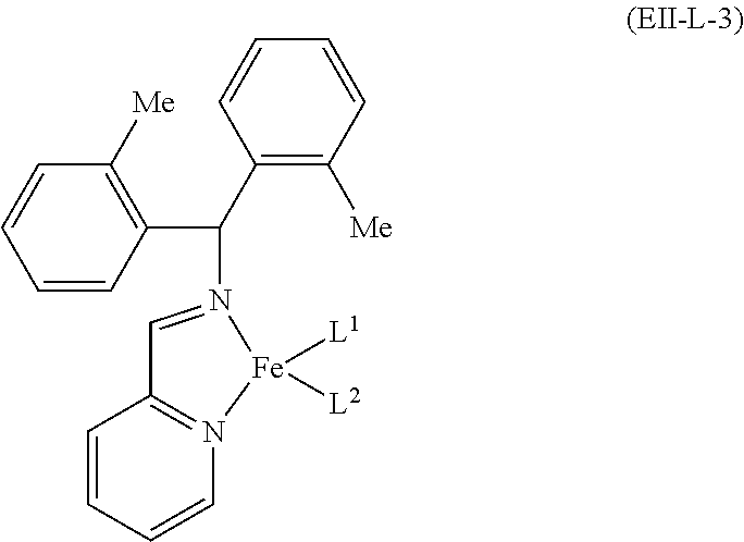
C1=N(C(C2=C([Me])C=CC=C2)C2=C([Me])C=CC=C2)[Fe]([L1])([L2])N2=C1C=CC=C2
